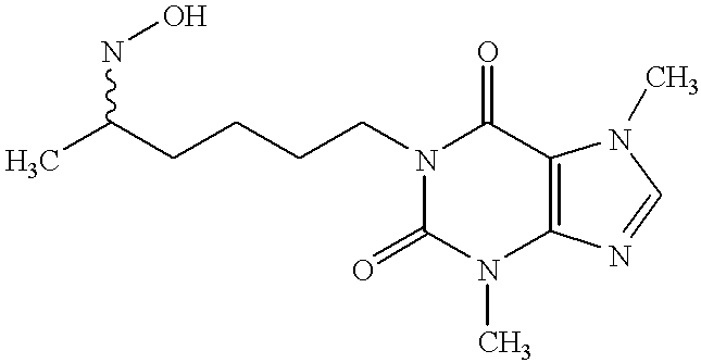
CC(CCCCN1C(=O)C2=C(N(C)C1=O)N=CN2C)NO
